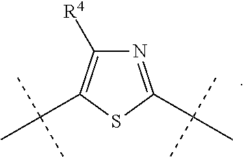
N1=C(C(C)(C)C)SC(C(C)(C)C)=C1[R4]
